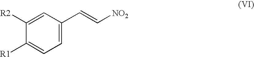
C1=C(C=C[NO2])C=C([R2])C([R1])=C1
